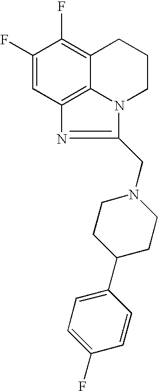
C1(F)=CC2=C3C(=C1F)CCCN3C(CN1CCC(C3=CC=C(F)C=C3)CC1)=N2
